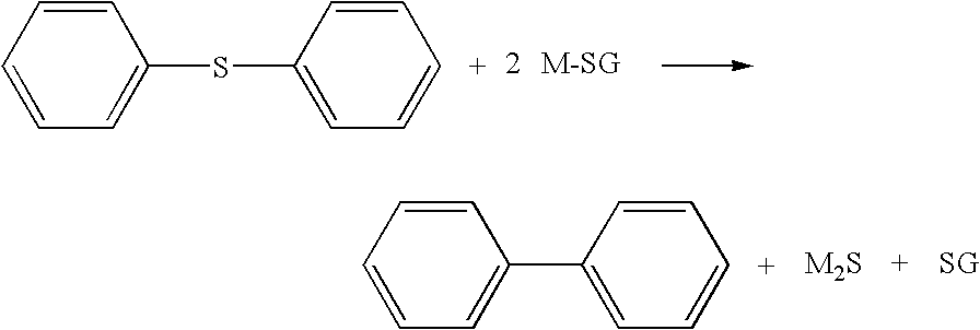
C1=CC=CC=C1C1=CC=CC=C1.C1=CC=CC=C1SC1=CC=CC=C1
